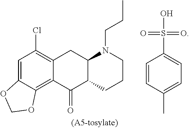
CCCN1CCCC2C1CC1=C(Cl)C=C3C(=C1C2=O)OCO3.CC1=CC=C(S(O)(=O)=O)C=C1
